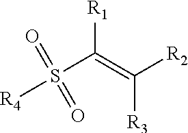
[R4]S(C(=C([R2])[R3])[R1])(=O)=O
